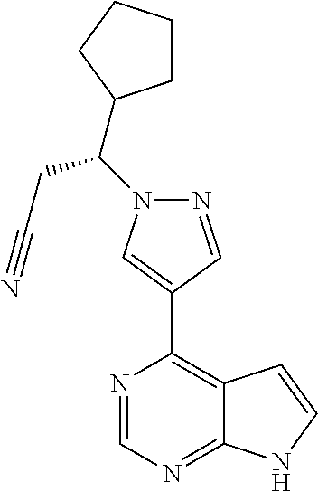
C1CCCC1C(N1N=CC(C2=C3C(=NC=N2)NC=C3)=C1)CC#N
